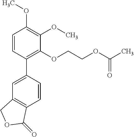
C1=CC(C2=CC3=C(C=C2)C(=O)OC3)=C(OCCOC(C)=O)C(OC)=C1OC
